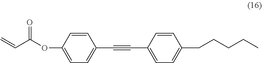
C1=CC(OC(C=C)=O)=CC=C1C#CC1=CC=C(CCCCC)C=C1
